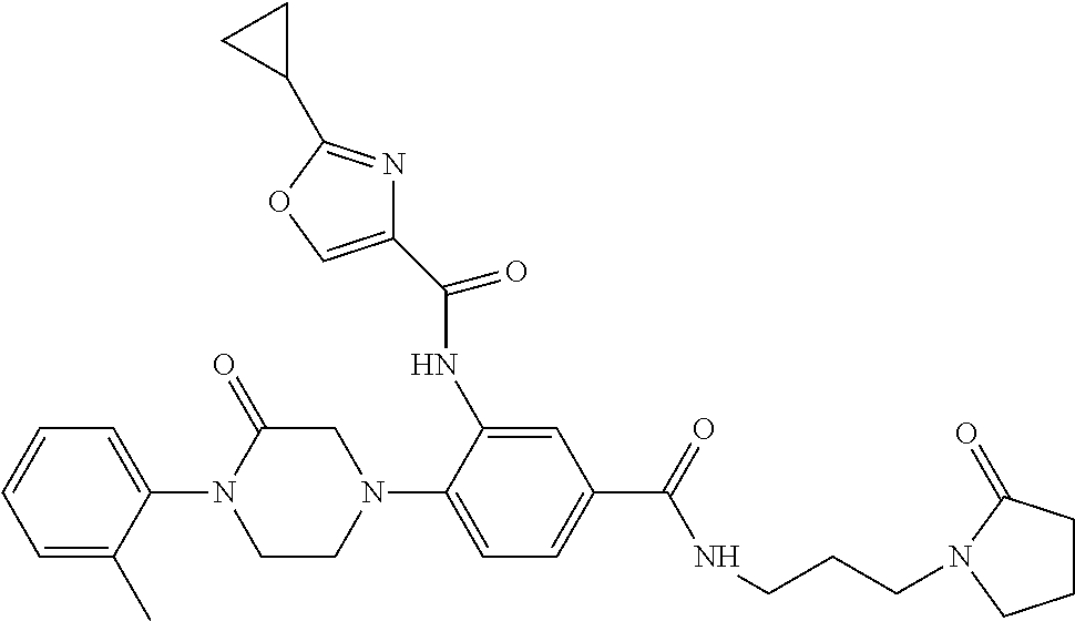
C1(N2C(=O)CN(C3=CC=C(C(NCCCN4C(=O)CCC4)=O)C=C3NC(=O)C3=COC(C4CC4)=N3)CC2)=CC=CC=C1C
